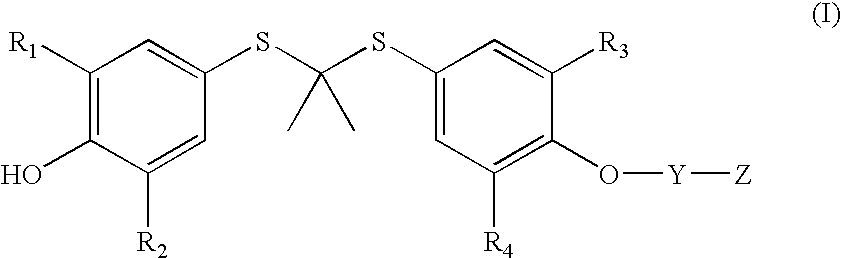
C1([R1])=C(O)C([R2])=CC(SC(SC2=CC([R4])=C(O[Y][Z])C([R3])=C2)(C)C)=C1
